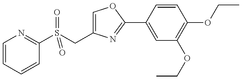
S(CC1=COC(C2=CC(OCC)=C(OCC)C=C2)=N1)(=O)(C1=NC=CC=C1)=O
